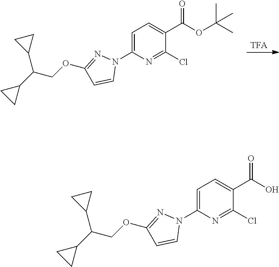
O(CC(C1CC1)C1CC1)C1=NN(C2=CC=C(C(=O)O)C(Cl)=N2)C=C1.[TFA].O(CC(C1CC1)C1CC1)C1=NN(C2=CC=C(C(=O)OC(C)(C)C)C(Cl)=N2)C=C1
